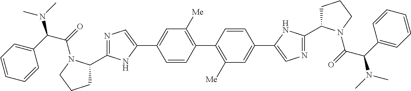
C1=CC(C2=C([Me])C=C(C3=CN=C(C4CCCN4C(C(N(C)C)C4=CC=CC=C4)=O)N3)C=C2)=C([Me])C=C1C1=CN=C(C2CCCN2C(=O)C(N(C)C)C2=CC=CC=C2)N1
